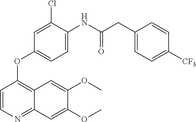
C1=CN=C2C(=C1OC1=CC=C(NC(CC3=CC=C([CF3])C=C3)=O)C(Cl)=C1)C=C(OC)C(OC)=C2
